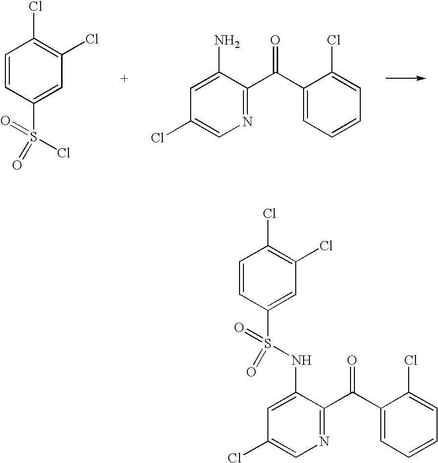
C1=CC(S(=O)(=O)Cl)=CC(Cl)=C1Cl.C1=C(N)C(C(C2=CC=CC=C2Cl)=O)=NC=C1Cl.C1=CC(S(=O)(=O)NC2=CC(Cl)=CN=C2C(C2=CC=CC=C2Cl)=O)=CC(Cl)=C1Cl
